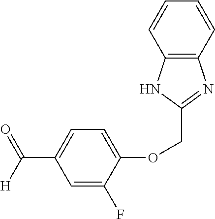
C(C1=NC2=C(C=CC=C2)N1)OC1=CC=C(C([H])=O)C=C1F
